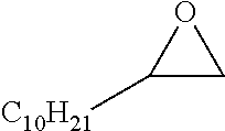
C1([C10H21])CO1
